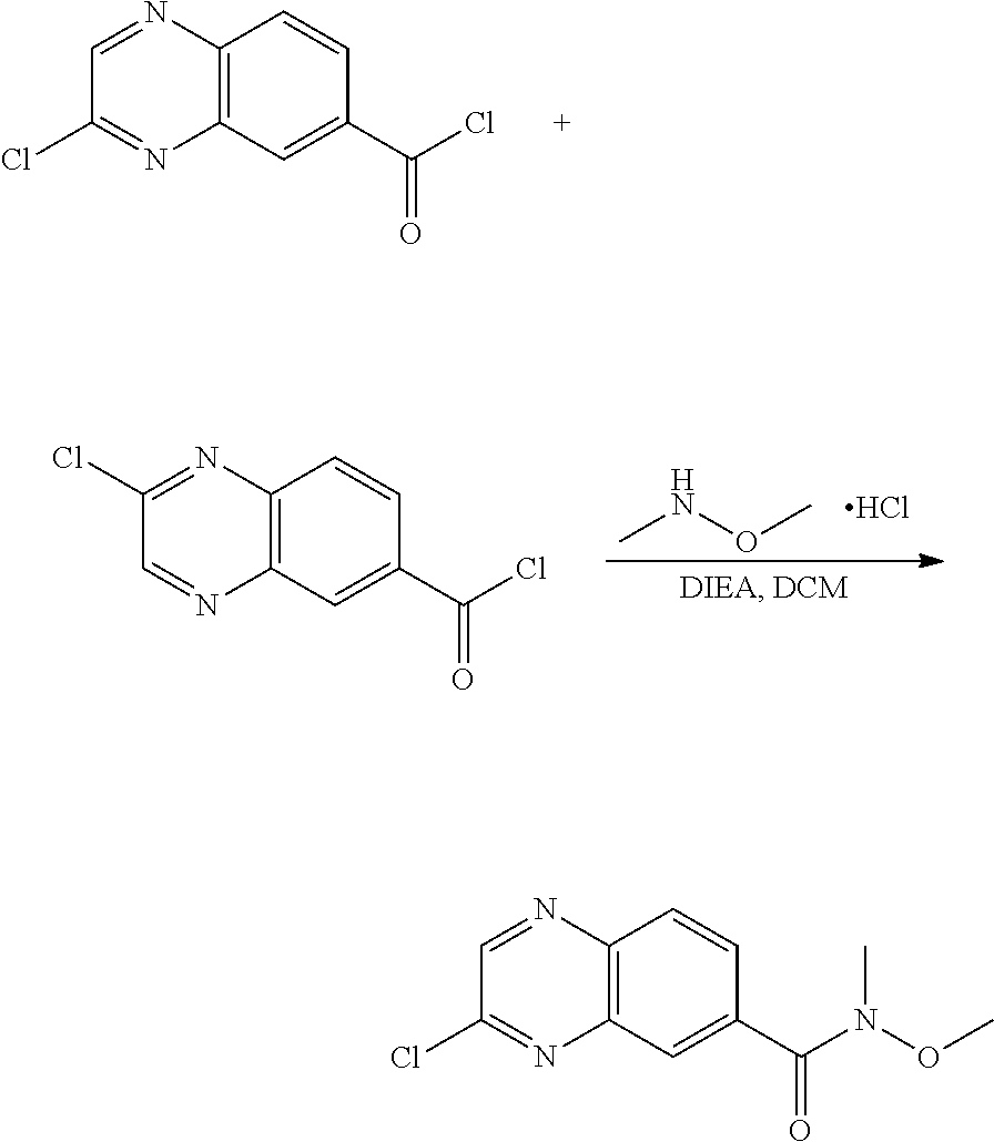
C1=NC2=C(N=C1Cl)C=C(C(Cl)=O)C=C2.CNOC.Cl.C1(Cl)=NC2=C(N=C1)C=C(C(Cl)=O)C=C2.C1=NC2=C(N=C1Cl)C=C(C(N(OC)C)=O)C=C2
